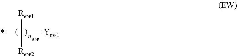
[Rew1]C([Rew2])(*)[Yew1]
